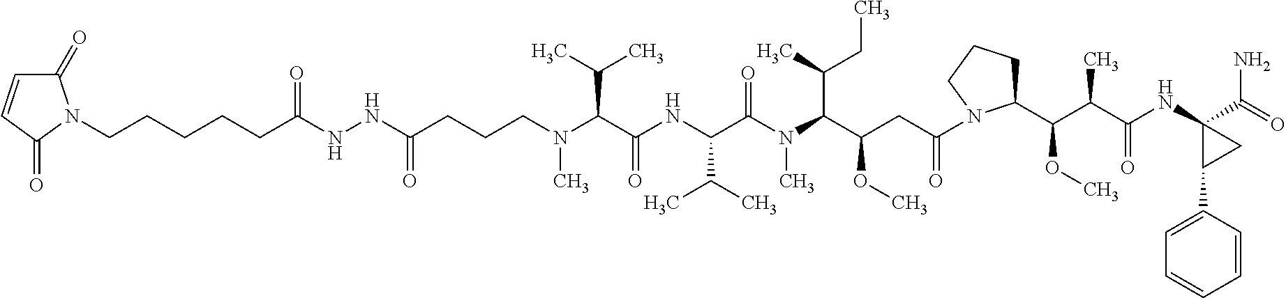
C(CCN(C(C(NC(C(N(C)C(C(CC)C)C(OC)CC(=O)N1C(C(OC)C(C(=O)NC2(C(=O)N)CC2C2=CC=CC=C2)C)CCC1)=O)C(C)C)=O)C(C)C)C)C(NNC(CCCCCN1C(=O)C=CC1=O)=O)=O
